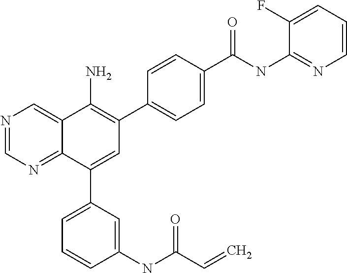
C1(C(NC2=NC=CC=C2F)=O)=CC=C(C2=C(N)C3=CN=CN=C3C(C3=CC=CC(NC(C=C)=O)=C3)=C2)C=C1
